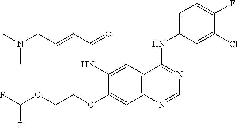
FC(OCCOC1=CC2=C(C=C1NC(C=CCN(C)C)=O)C(NC1=CC=C(F)C(Cl)=C1)=NC=N2)F
